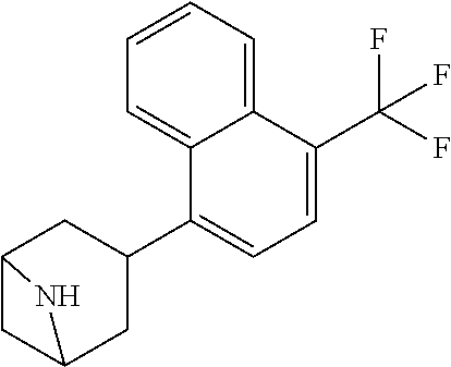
C1=C(C2CC3CC(C2)N3)C2=CC=CC=C2C(C(F)(F)F)=C1
